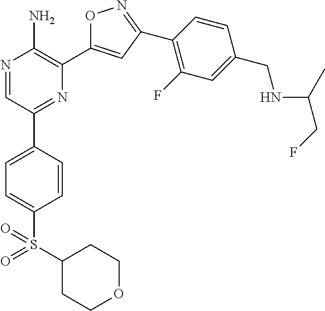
N1=CC(C2=CC=C(S(C3CCOCC3)(=O)=O)C=C2)=NC(C2=CC(C3=C(F)C=C(CNC(CF)C)C=C3)=NO2)=C1N
